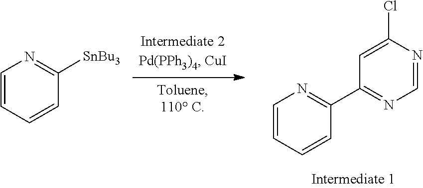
C1=CN=C([SnBu3])C=C1.C1=C(Cl)N=CN=C1C1=NC=CC=C1
